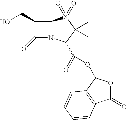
C1(CO)C(=O)N2C1S(=O)(=O)C(C)(C)C2C(=O)OC1OC(=O)C2=C1C=CC=C2
